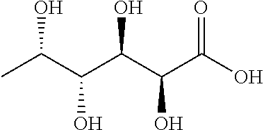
C(C(C(C(O)=O)O)O)(C(C)O)O
